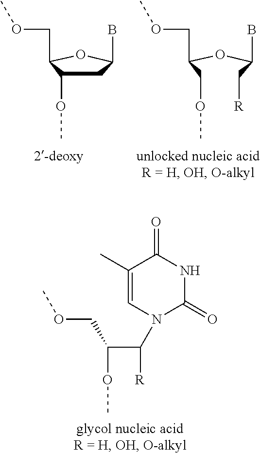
C1(C)=CN(C(C(OC)COC)[R])C(=O)NC1=O.C1(OC)C(COC)OC(B)C1.C(C(OC(C[R])B)COC)OC
